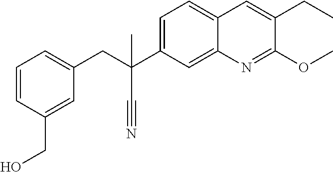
C1=C(C(CC2=CC=CC(CO)=C2)(C#N)C)C=C2C(=C1)C=C(CC)C(OC)=N2
